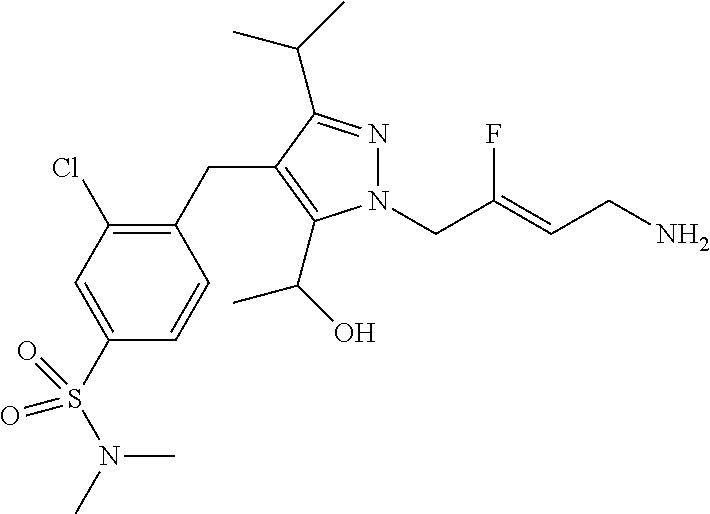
N1(CC(=CCN)F)N=C(C(C)C)C(CC2=C(Cl)C=C(S(=O)(N(C)C)=O)C=C2)=C1C(C)O
